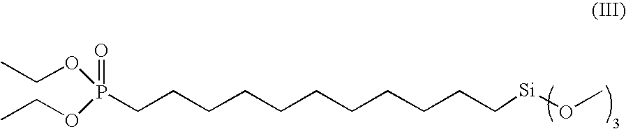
CO[Si]CCCCCCCCCCCP(=O)(OCC)OCC
